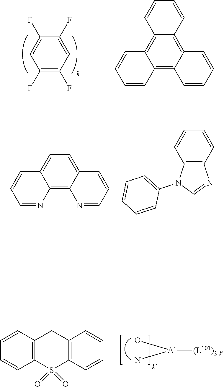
C1(F)=C(F)C(C)=C(F)C(F)=C1C.C12=C3C(=C4C(=C1C=CC=C2)C=CC=C4)C=CC=C3.C12=C3C(=CC=C1C=CC=N2)C=CC=N3.C12=C(C=CC=C1)N=CN2C1=CC=CC=C1.[Al]([(L101)3-k])(O)N.C12=C(S(=O)(=O)C3=C(C1)C=CC=C3)C=CC=C2
